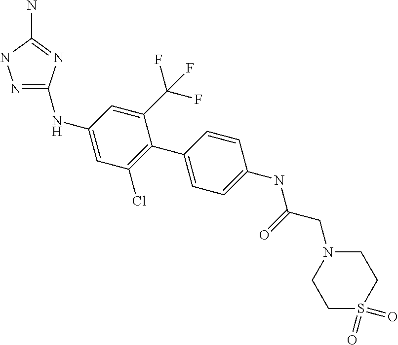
N1=C(NC2=CC(Cl)=C(C3=CC=C(NC(CN4CCS(=O)(=O)CC4)=O)C=C3)C(C(F)(F)F)=C2)N=C(N)N1
